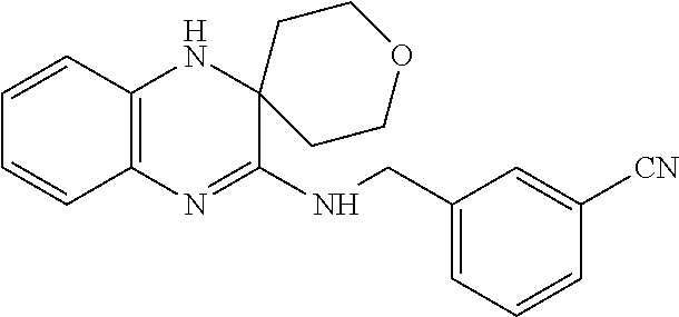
C1=CC2=C(C=C1)N=C(NCC1=CC=CC([CN])=C1)C1(N2)CCOCC1
